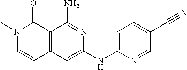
C12=C(C=C(NC3=CC=C(C#N)C=N3)N=C1N)C=CN(C)C2=O
